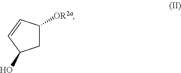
C1(O)C=CC([OR2a])C1
